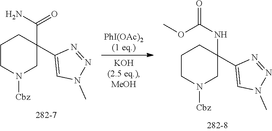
N1([Cbz])CC(C(N)=O)(C2=CN(C)N=N2)CCC1.N1([Cbz])CC(NC(=O)OC)(C2=CN(C)N=N2)CCC1.[PhI(OAc)2(1 eq.)]
